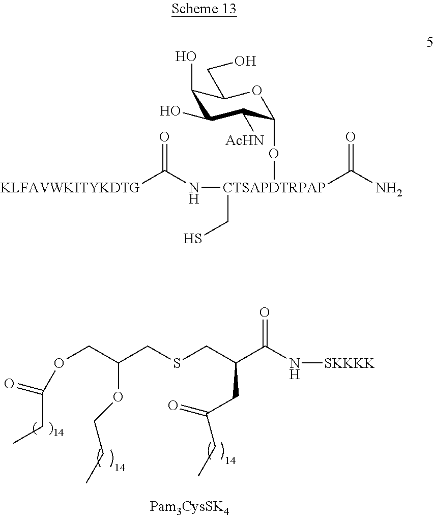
O(CC(CSCC(C(N[SKKKK])=O)CC(=O)CC)OCCC)C(CC)=O.[KLFAVWKITYKDTG]C(N[CTSAPDTRPAP](CS)(OC1C([AcHN])C(O)C(O)C(CO)O1)C(N)=O)=O
